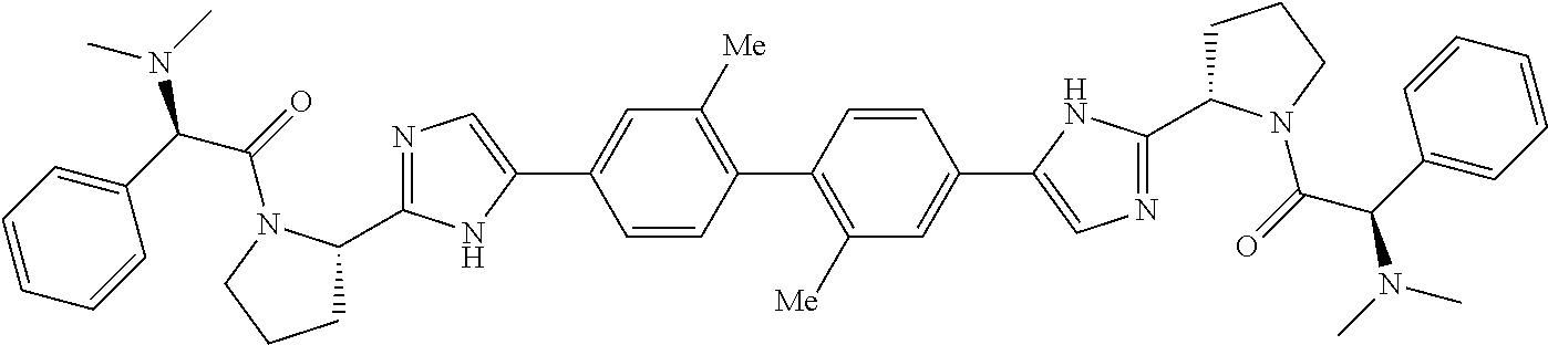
C1C(C2=NC=C(C3=CC([Me])=C(C4=C([Me])C=C(C5=CN=C(C6CCCN6C(=O)C(N(C)C)C6=CC=CC=C6)N5)C=C4)C=C3)N2)N(C(=O)C(C2=CC=CC=C2)N(C)C)CC1
